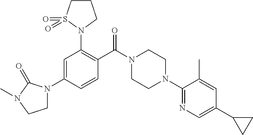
N1(C2=C(C(N3CCN(C4=NC=C(C5CC5)C=C4C)CC3)=O)C=CC(N3CCN(C)C3=O)=C2)CCCS1(=O)=O
